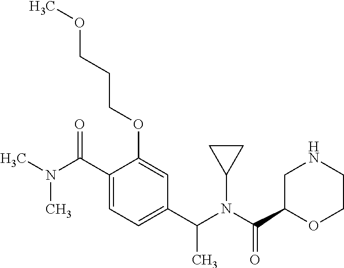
C1(C(N(C)C)=O)=CC=C(C(N(C(C2OCCNC2)=O)C2CC2)C)C=C1OCCCOC
